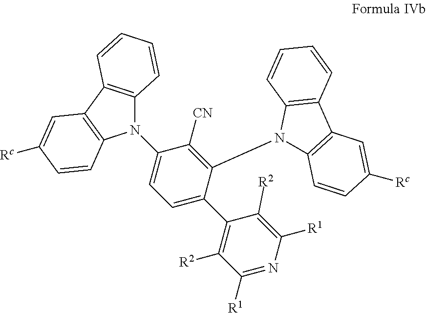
C12=C(C3=C(C=CC([Rc])=C3)N1C1=CC=C(C3=C([R2])C([R1])=NC([R1])=C3[R2])C(N3C4=C(C5=C3C=CC=C5)C=C([Rc])C=C4)=C1[CN])C=CC=C2
